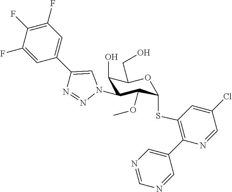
C1(F)=CC(C2=CN(C3C(O)C(CO)OC(SC4=C(C5=CN=CN=C5)N=CC(Cl)=C4)C3OC)N=N2)=CC(F)=C1F
